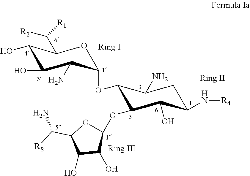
O1C(OC2C(N)CC(N[R4])C(O)C2OC2OC(C(N)[R8])C(O)C2O)C(N)C(O)C(O)C1C([R1])[R2]
